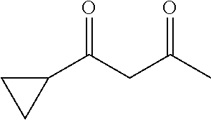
C1(C(CC(C)=O)=O)CC1
